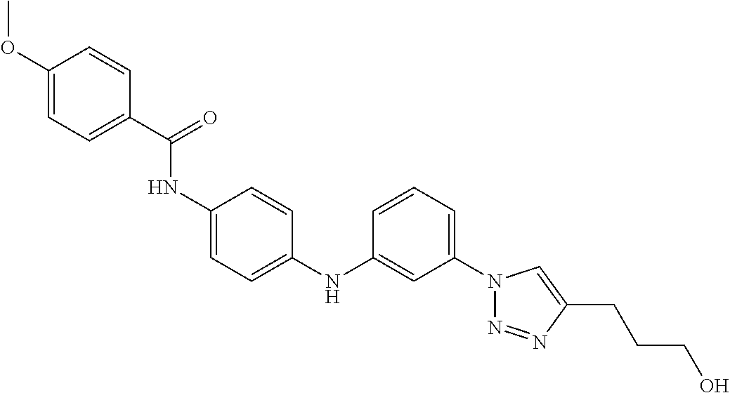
C1(NC2=CC(N3N=NC(CCCO)=C3)=CC=C2)=CC=C(NC(C2=CC=C(OC)C=C2)=O)C=C1
